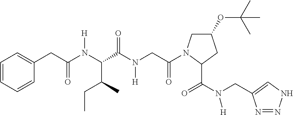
C1(OC(C)(C)C)CN(C(CN(C(C(N(C(CC2=CC=CC=C2)=O)[H])C(C)CC)=O)[H])=O)C(C(N(CC2=CNN=N2)[H])=O)C1
